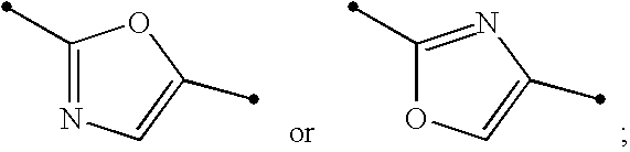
C1(C)=NC=C(C)O1.C1(C)=NC(C)=CO1
